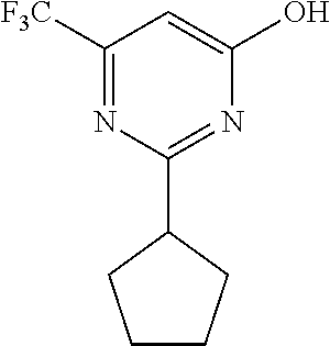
C1([F3C])=NC(C2CCCC2)=NC(O)=C1
